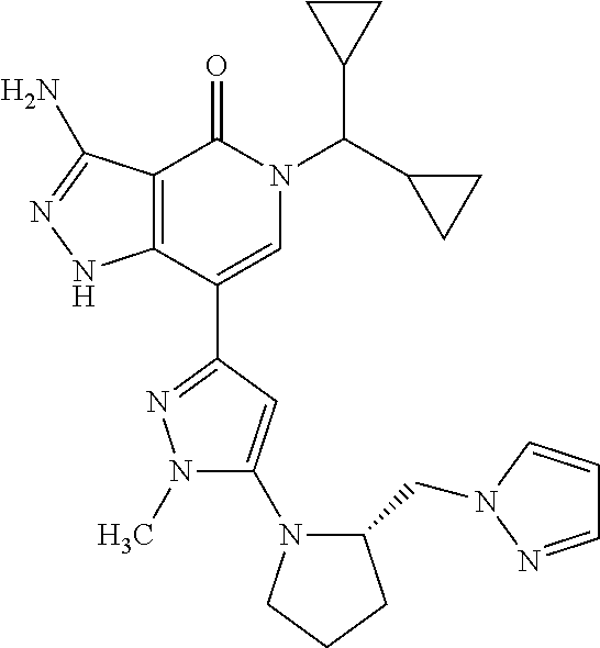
C12=C(C(C3=NN(C)C(N4C(CN5C=CC=N5)CCC4)=C3)=CN(C(C3CC3)C3CC3)C1=O)NN=C2N
